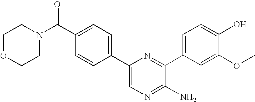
C1=C(C2=CC=C(C(N3CCOCC3)=O)C=C2)N=C(C2=CC=C(O)C(OC)=C2)C(N)=N1
